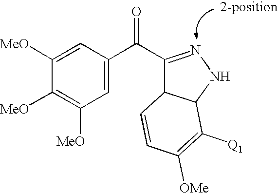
C1=C(C(C2=NNC3C2C=CC([OMe])=C3[Q1])=O)C=C([MeO])C([MeO])=C1[MeO]
